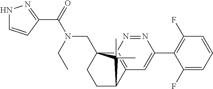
C1(C(=O)N(CC)CC23CCC(C4=C2N=NC(C2=C(F)C=CC=C2F)=C4)C3(C)C)=NNC=C1
